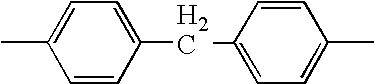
C1(C)=CC=C(CC2=CC=C(C)C=C2)C=C1
